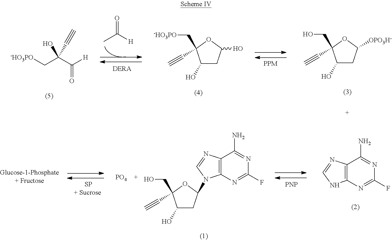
[-HO3PO]CC(C([H])=O)(O)C#C.CC([H])=O.C1(O)CC(O)OC1(C[-HO3PO])C#C.C1(O)CC([OPO3H-])OC1(CO)C#C.C1(O)CC(N2C=NC3=C2N=C(F)N=C3N)OC1(CO)C#C.N1C=NC2=C1N=C(F)N=C2N.[PNP].[PO4]
